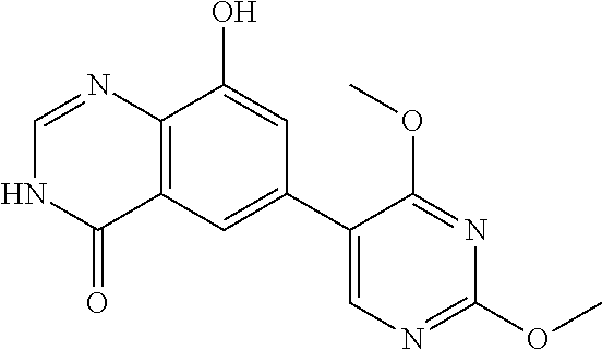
C12=C(C=C(C3=CN=C(OC)N=C3OC)C=C1O)C(=O)NC=N2
